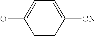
OC1=CC=C([CN])C=C1
